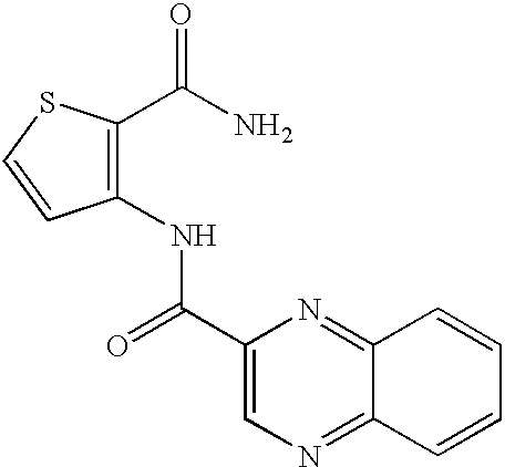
C1(NC(C2=CN=C3C(=N2)C=CC=C3)=O)=C(C(N)=O)SC=C1
